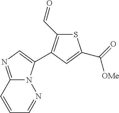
S1C(C=O)=C(C2=CN=C3N2N=CC=C3)C=C1C(=O)[OMe]
